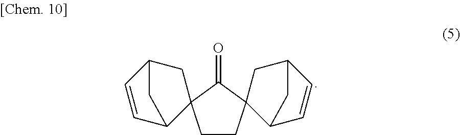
C1CC2(C(=O)C13CC1C=CC3C1)C1C=CC(C2)C1
